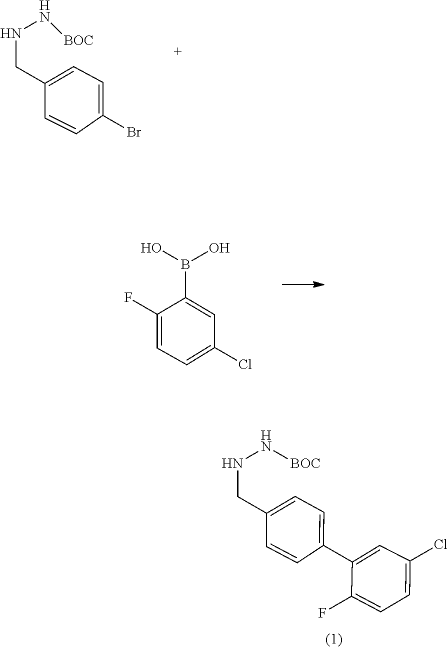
C1=C(C2=CC(Cl)=CC=C2F)C=CC(CNN[BOC])=C1.C(C1=CC=C(Br)C=C1)NN[BOC].FC1=CC=C(Cl)C=C1B(O)O
